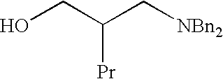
[NBn2]CC(CO)[Pr]
